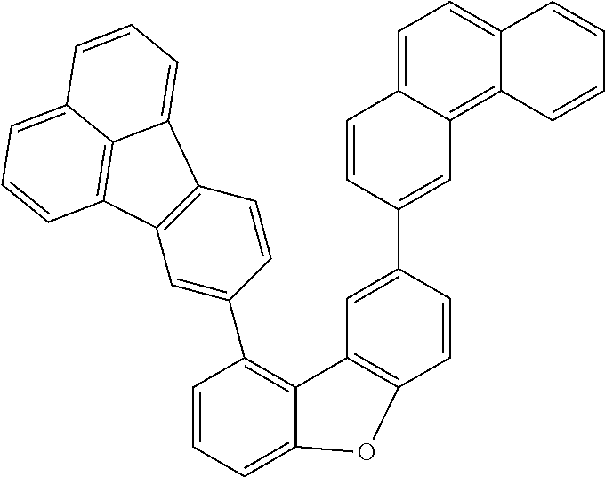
C1(C2=C3C(=CC=C2)OC2=C3C=C(C3=CC4=C5C(=CC=C4C=C3)C=CC=C5)C=C2)=CC2=C(C=C1)C1=CC=CC3=CC=CC2=C31
